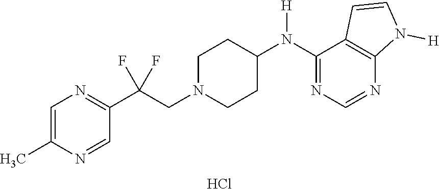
C1=C(C)N=CC(C(CN2CCC(N(C3=NC=NC4=C3C=CN4[H])[H])CC2)(F)F)=N1.Cl
